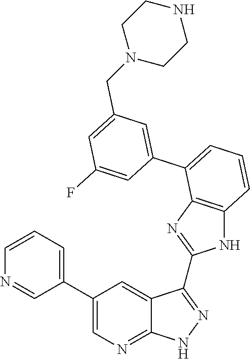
C1=CC=C(C2=CN=C3C(=C2)C(C2=NC4=C(N2)C=CC=C4C2=CC(CN4CCNCC4)=CC(F)=C2)=NN3)C=N1
